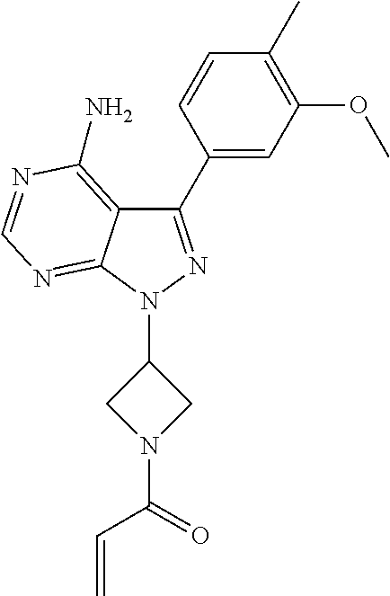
C1(C2=CC(OC)=C(C)C=C2)=NN(C2CN(C(=O)C=C)C2)C2=NC=NC(N)=C12
